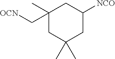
C1(C)(C[OCN])CC(C)(C)CC([NCO])C1
